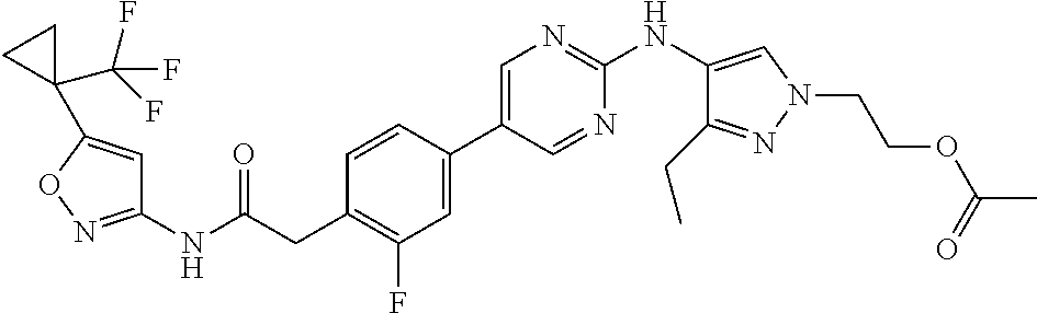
C1(NC(=O)CC2=C(F)C=C(C3=CN=C(NC4=CN(CCOC(C)=O)N=C4CC)N=C3)C=C2)=NOC(C2(C(F)(F)F)CC2)=C1
